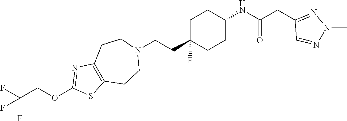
C1C(CCN2CCC3=C(CC2)SC(OCC(F)(F)F)=N3)(F)CCC(NC(CC2=NN(C)N=C2)=O)C1
